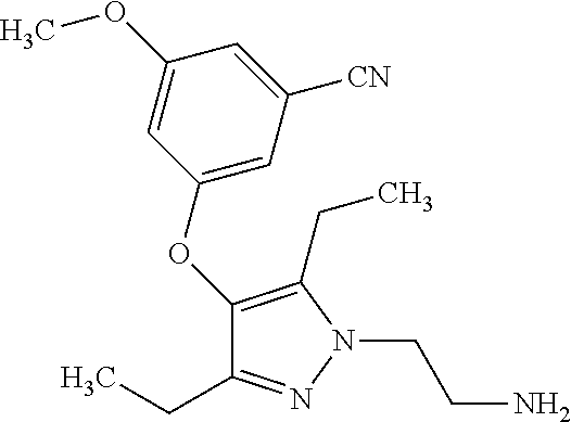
C1(OC2=CC([CN])=CC(OC)=C2)=C(CC)N(CCN)N=C1CC
